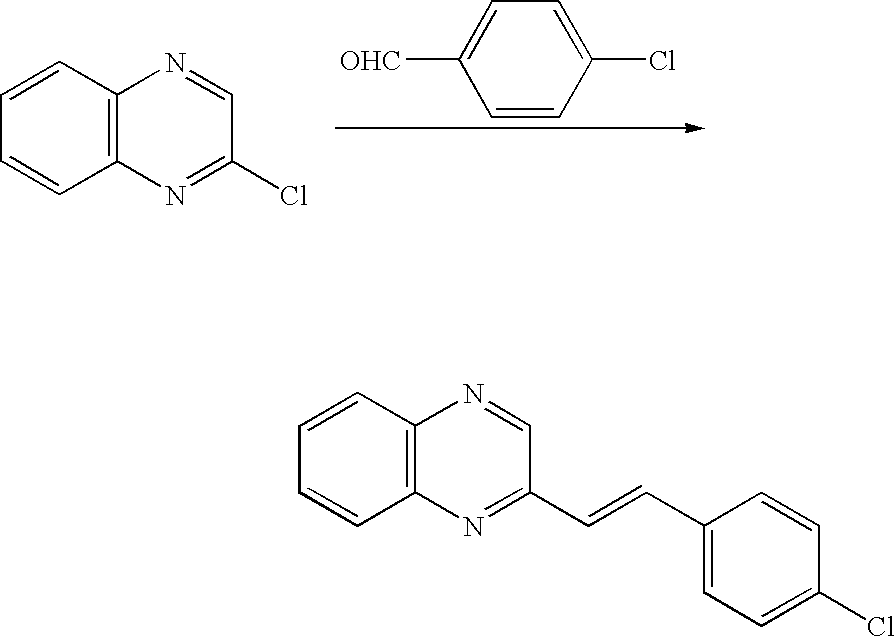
C1=CC=CC2=C1N=CC(Cl)=N2.C1=C([OHC])C=CC(Cl)=C1.C1=CC=CC2=C1N=CC(C=CC1=CC=C(Cl)C=C1)=N2
